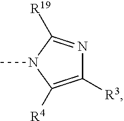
C1([R3])=C([R4])N(C)C([R19])=N1
